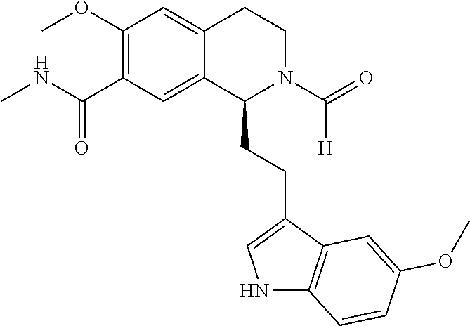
C1(OC)=C(C(NC)=O)C=C2C(=C1)CCN(C(=O)[H])C2CCC1=CNC2=C1C=C(OC)C=C2
